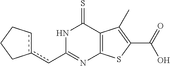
c1(cC2=NC3=C(C(=S)N2)C(C)=C(C(=O)O)S3)cCCC1
